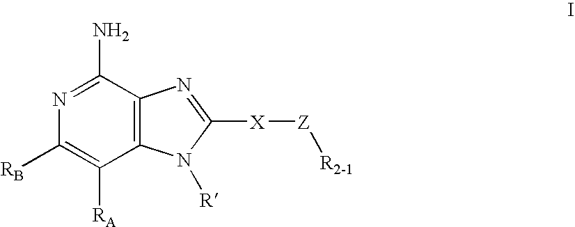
C12=C(C(N)=NC([RB])=C1[RA])N=C([X][Z][R2-1])N2[R]
